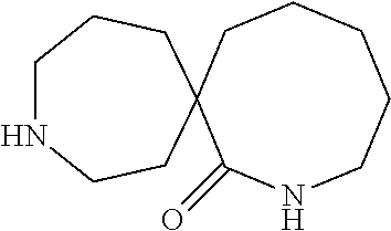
C1CCCCNC(=O)C12CCNCCC2
